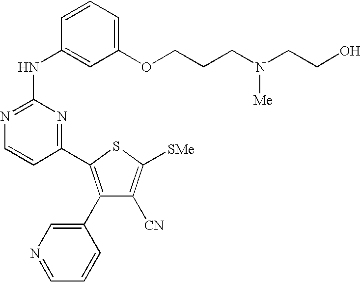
C1=CC(NC2=NC=CC(C3=C(C4=CN=CC=C4)C([CN])=C([SMe])S3)=N2)=CC(OCCCN([Me])CCO)=C1
